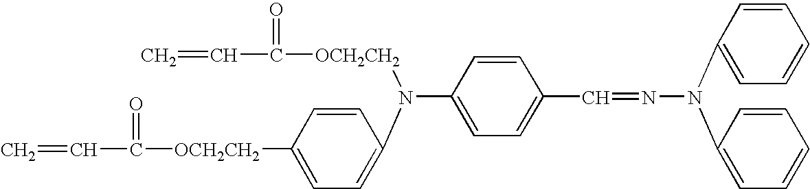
C=CC(=O)[OCH2CH2]N(C1=CC=C([OCH2CH2]C(C=C)=O)C=C1)C1=CC=C(C=NN(C2=CC=CC=C2)C2=CC=CC=C2)C=C1
